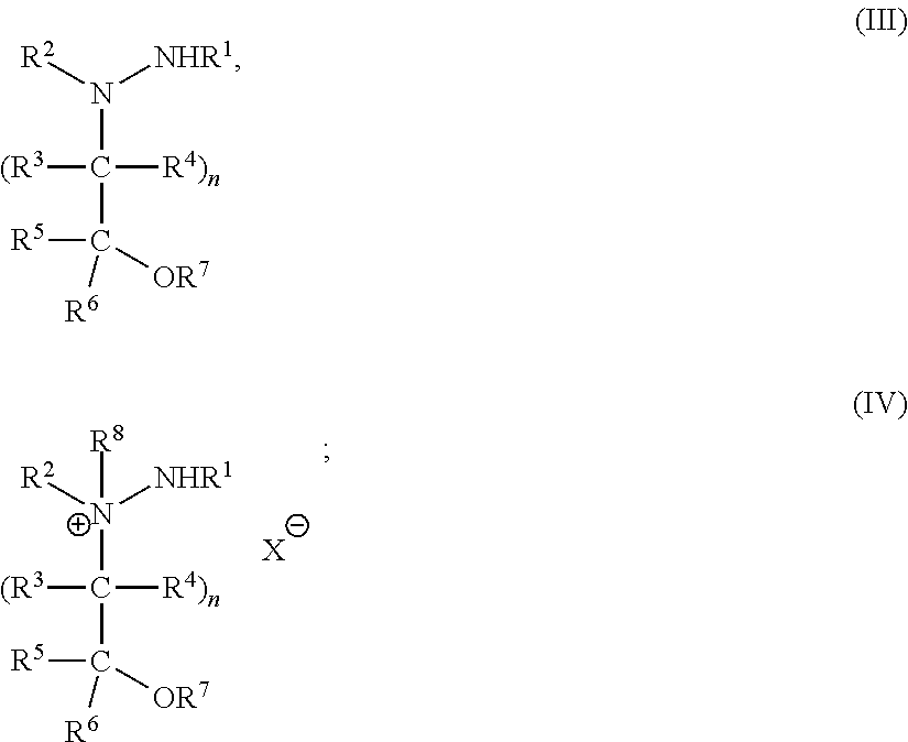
[N+](C([R4)n])([(R3])C([R5])([OR7])[R6])([R2])([NHR1])[R8].[X].N(C([R4)n])([(R3])C([R5])([OR7])[R6])([R2])[NHR1]
